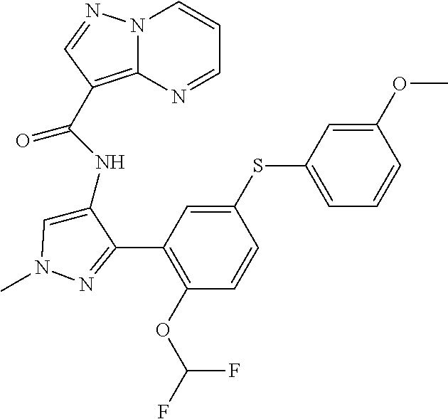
N12C(=C(C(NC3=CN(C)N=C3C3=C(OC(F)F)C=CC(SC4=CC=CC(OC)=C4)=C3)=O)C=N1)N=CC=C2
